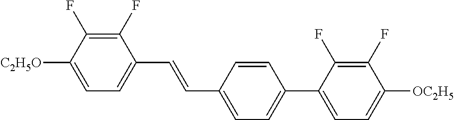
C1(F)=C(F)C([C2H5O])=CC=C1C=CC1=CC=C(C2=CC=C([OC2H5])C(F)=C2F)C=C1
